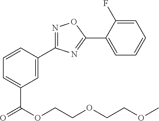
N1=C(C2=CC(C(=O)OCCOCCOC)=CC=C2)N=C(C2=CC=CC=C2F)O1
